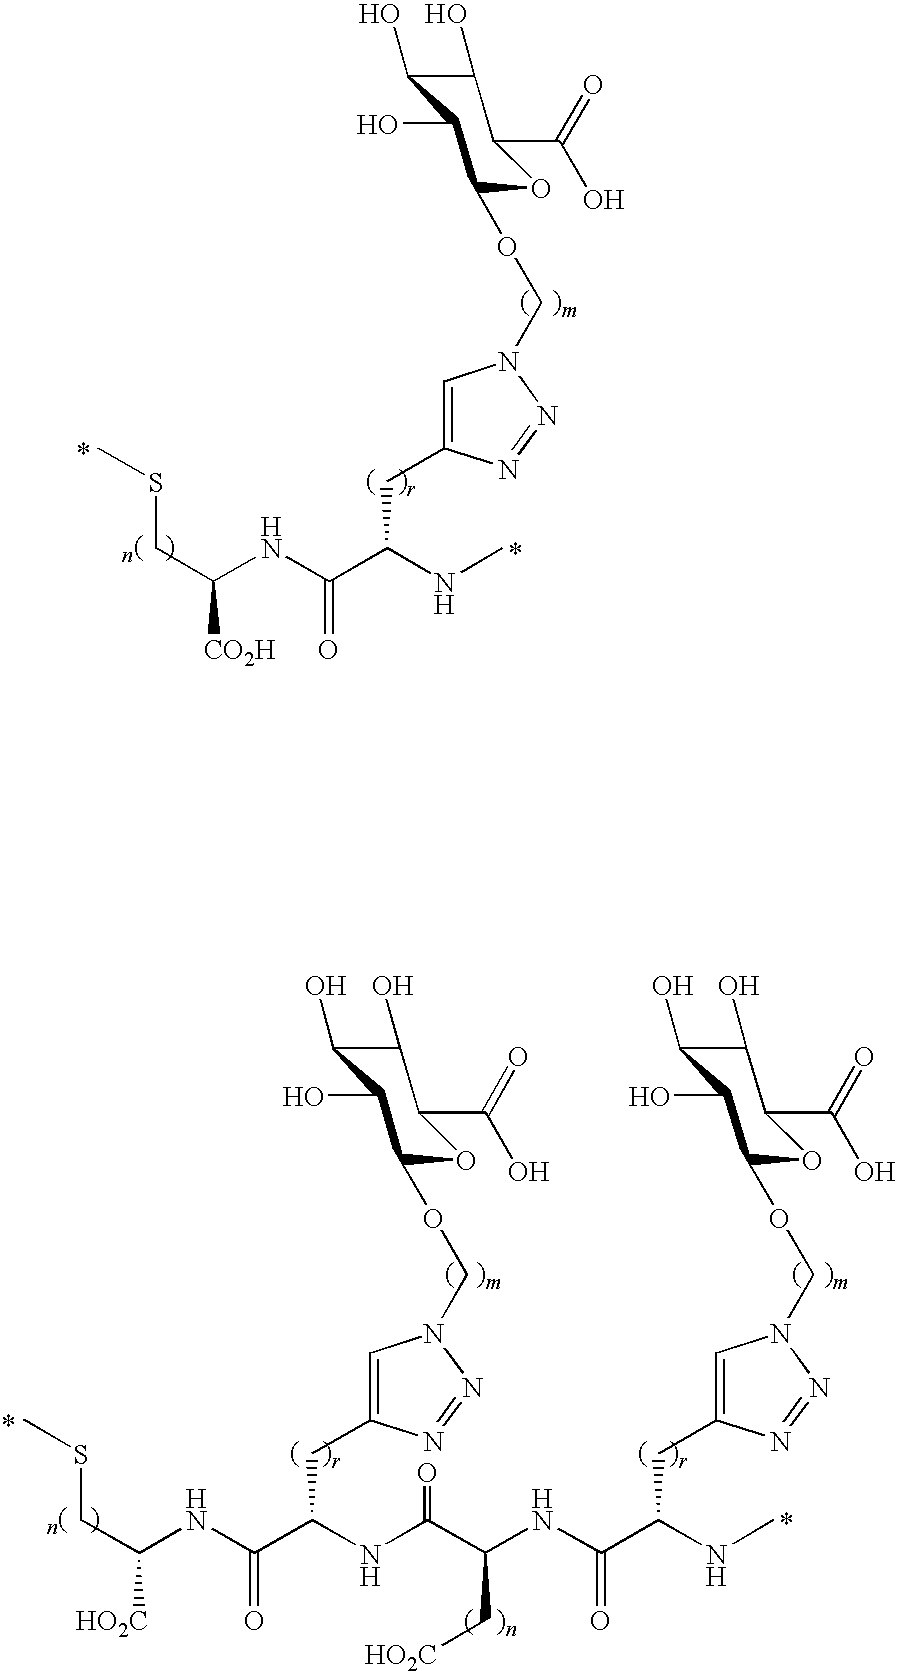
CSCC(NC(C(NC)CC1=CN(COC2OC(C(=O)O)C(O)C(O)C2O)N=N1)=O)[CO2H].CSCC(NC(C(NC(C(NC(=O)C(NC)CC1=CN(COC2OC(C(=O)O)C(O)C(O)C2O)N=N1)C[HO2C])=O)CC1=CN(COC2OC(C(=O)O)C(O)C(O)C2O)N=N1)=O)[HO2C]
